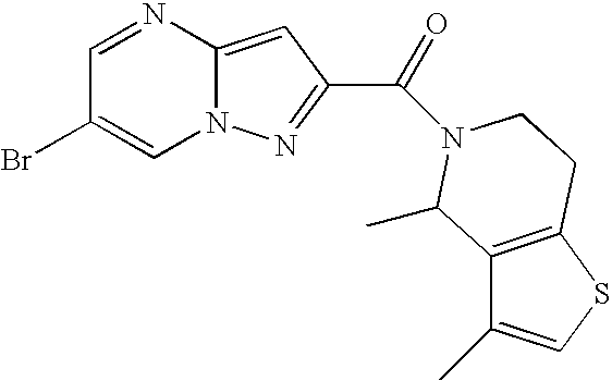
C1=NC2=CC(C(N3CCC4=C(C(C)=CS4)C3C)=O)=NN2C=C1Br
